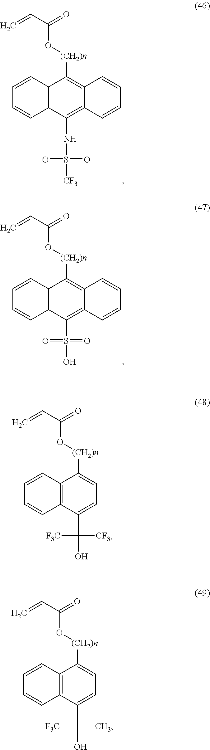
C1=CC2=C(C=C1)C(NS(=O)(=O)[CF3])=C1C(=C2[(CH2)n]OC(C=C)=O)C=CC=C1.C1=CC2=C(C=C1)C(S(=O)(=O)O)=C1C(=C2[(CH2)n]OC(C=C)=O)C=CC=C1.C1=CC2=C(C=C1)C(C([F3C])([CF3])O)=CC=C2[(CH2)n]OC(C=C)=O.C1=CC2=C(C=C1)C(C([F3C])(C)O)=CC=C2[(CH2)n]OC(C=C)=O
